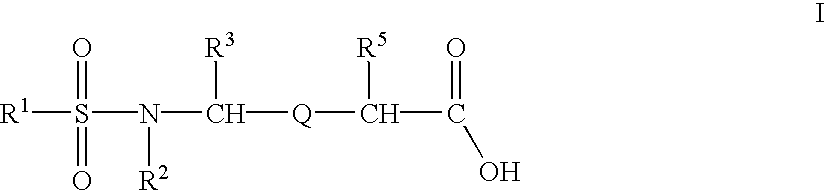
[R1]S(N(C([Q]C(C(=O)O)[R5])[R3])[R2])(=O)=O
